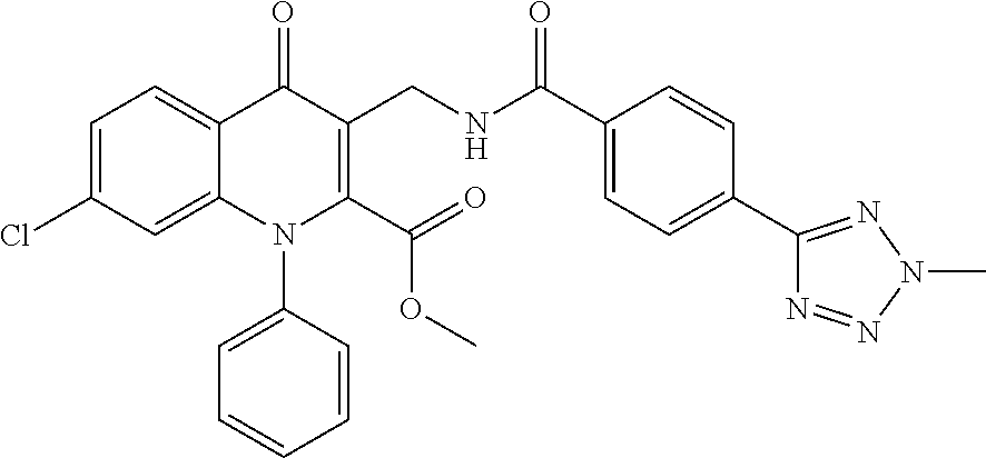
C1=C(Cl)C=C2C(=C1)C(=O)C(CNC(C1=CC=C(C3=NN(C)N=N3)C=C1)=O)=C(C(=O)OC)N2C1=CC=CC=C1
